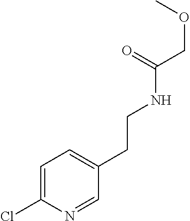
C1=C(Cl)N=CC(CCNC(COC)=O)=C1
